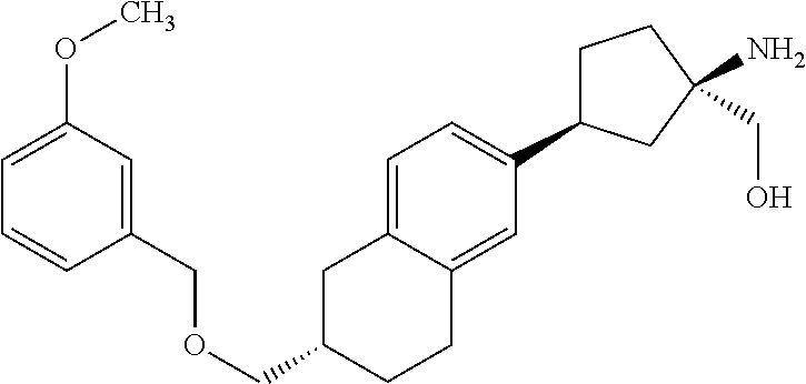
C1=C2C(=CC(C3CCC(CO)(N)C3)=C1)CCC(COCC1=CC(OC)=CC=C1)C2
